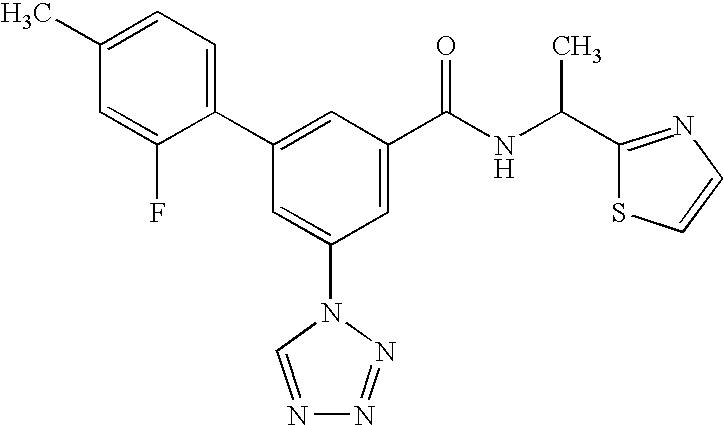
C1(C2=CC(C(NC(C3=NC=CS3)C)=O)=CC(N3C=NN=N3)=C2)=CC=C(C)C=C1F
